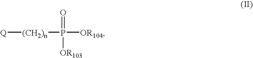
[(CH2)n]([Q])P([OR104])(=O)[OR103]
